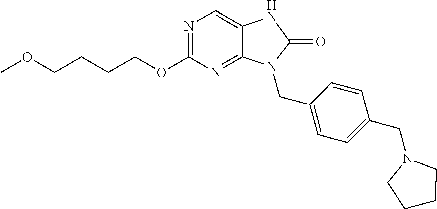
N1=C(OCCCCOC)N=C2C(=C1)NC(=O)N2CC1=CC=C(CN2CCCC2)C=C1
